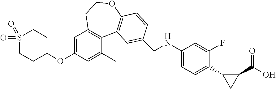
S1(=O)(=O)CCC(OC2=CC3=C(C(C)=C2)C2=C(OCC3)C=CC(CNC3=CC=C(C4CC4C(O)=O)C(F)=C3)=C2)CC1
